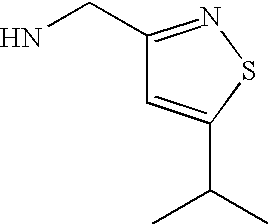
C1(CN)=NSC(C(C)C)=C1
